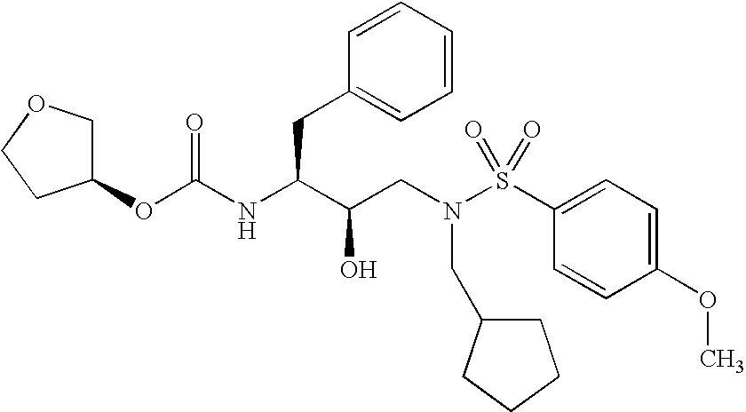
C1(OC(NC(C(CN(S(C2=CC=C(OC)C=C2)(=O)=O)CC2CCCC2)O)CC2=CC=CC=C2)=O)COCC1
